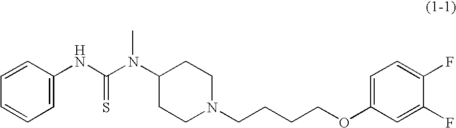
C1=C(NC(N(C2CCN(CCCCOC3=CC=C(F)C(F)=C3)CC2)C)=S)C=CC=C1
